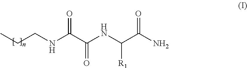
CCCNC(C(NC(C(N)=O)[R1])=O)=O
